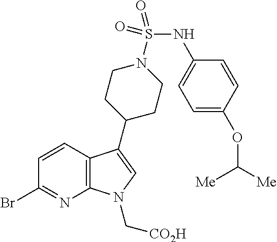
C12=C(C(C3CCN(S(NC4=CC=C(OC([Me])[Me])C=C4)(=O)=O)CC3)=CN1C[CO2H])C=CC(Br)=N2
